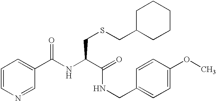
C1=CN=CC(C(NC(C(=O)NCC2=CC=C(OC)C=C2)CSCC2CCCCC2)=O)=C1
